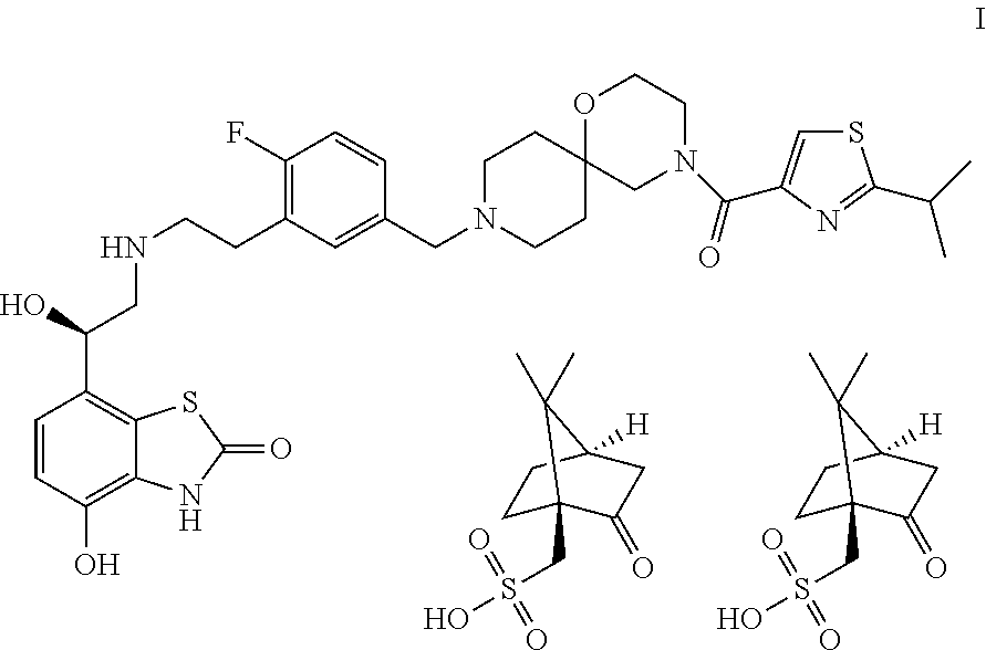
C1=CC(O)=C2C(=C1C(O)CNCCC1=C(F)C=CC(CN3CCC4(CC3)OCCN(C(=O)C3=CSC(C(C)C)=N3)C4)=C1)SC(=O)N2.C1C2(CS(O)(=O)=O)C(=O)CC([H])(C1)C2(C)C.C1C2(CS(O)(=O)=O)C(=O)CC([H])(C1)C2(C)C
